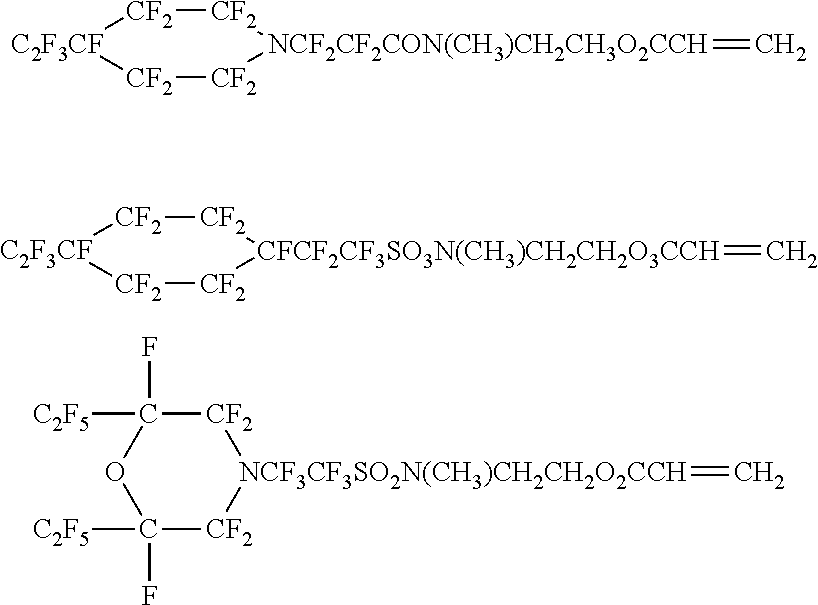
[C2F3CF]1[CF2][CF2][NCF2CF2CON(CH3)CH2CH3O2CCH](=C)[CF2][CF2]1.[C2F3CF]1[CF2][CF2][CFCF2CF3SO3N(CH3)CH2CH2O3CCH](=C)[CF2][CF2]1.[CF2]1[NCF3CF3SO2N(CH3)CH2CH2O2CCH](=C)[CF2]C(F)([C2F5])OC1(F)[C2F5]
